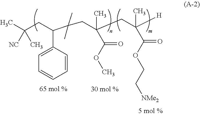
C(C(CC(CC([H])(C)C(OCC[NMe2])=O)(C(OC)=O)C)(C)C)(CC(C)([NC])C)C1=CC=CC=C1
